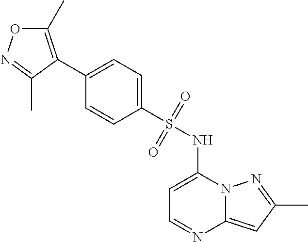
C1=C(NS(C2=CC=C(C3=C(C)ON=C3C)C=C2)(=O)=O)N2C(=CC(C)=N2)N=C1
